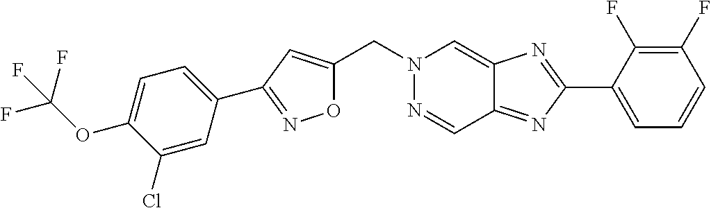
C(N1N=CC2=NC(C3=CC=CC(F)=C3F)=NC2=C1)C1=CC(C2=CC=C(OC(F)(F)F)C(Cl)=C2)=NO1
